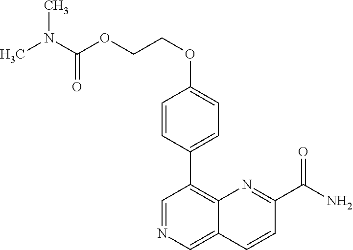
C1(OCCOC(N(C)C)=O)=CC=C(C2=C3C(=CN=C2)C=CC(C(N)=O)=N3)C=C1
